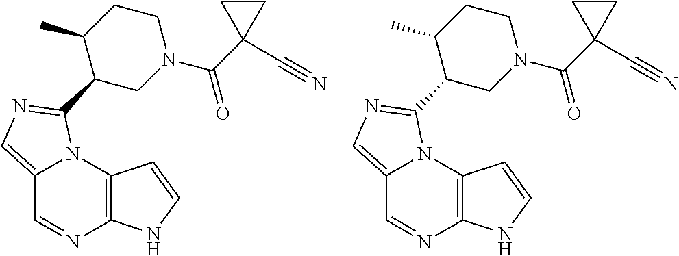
C12=CN=C(C3CN(C(C4(C#N)CC4)=O)CCC3C)N1C1=C(N=C2)NC=C1.C12=CN=C(C3CN(C(C4(C#N)CC4)=O)CCC3C)N1C1=C(N=C2)NC=C1
